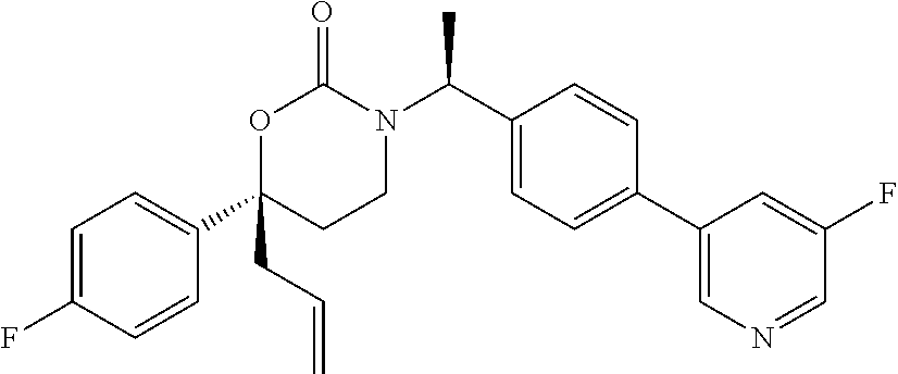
C1(CC=C)(C2=CC=C(F)C=C2)CCN(C(C2=CC=C(C3=CN=CC(F)=C3)C=C2)C)C(=O)O1
